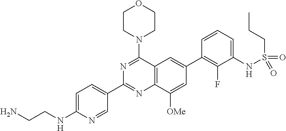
C12=C(C(N3CCOCC3)=NC(C3=CC=C(NCCN)N=C3)=N1)C=C(C1=C(F)C(NS(CCC)(=O)=O)=CC=C1)C=C2[OMe]
